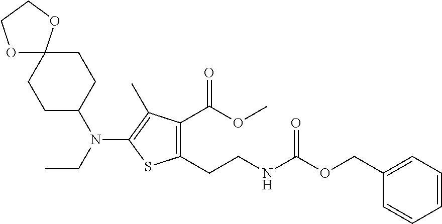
C1C(N(CC)C2=C(C)C(C(OC)=O)=C(CCNC(OCC3=CC=CC=C3)=O)S2)CCC2(C1)OCCO2
